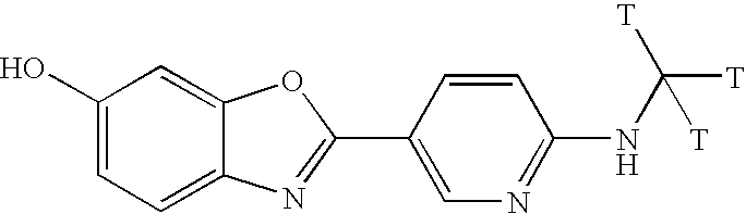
C1(O)=CC=C2C(=C1)OC(C1=CN=C(NC([T])([T])[T])C=C1)=N2
